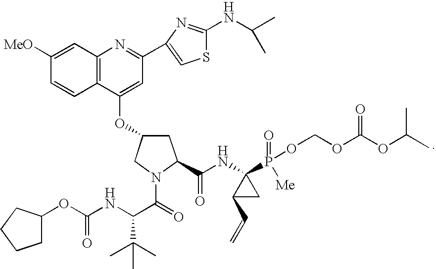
C12=C(C(OC3CC(C(NC4(P(=O)([Me])OCOC(OC(C)C)=O)C(C=C)C4)=O)N(C(=O)C(NC(=O)OC4CCCC4)C(C)(C)C)C3)=CC(C3=CSC(NC(C)C)=N3)=N1)C=CC([MeO])=C2
